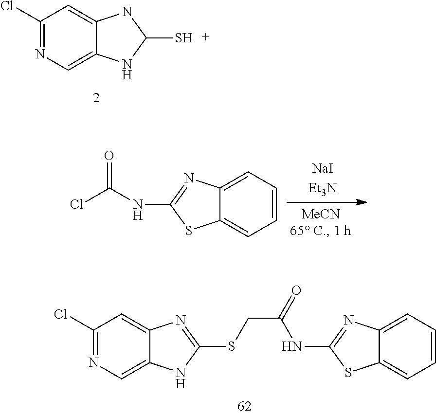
C1(Cl)=NC=C2C(=C1)NC(S)N2.C12=CC=CC=C1SC(NC(Cl)=O)=N2.C12=CC=CC=C1SC(NC(CSC1=NC3=CC(Cl)=NC=C3N1)=O)=N2
